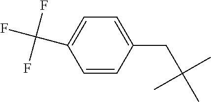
C1=CC(CC(C)(C)C)=CC=C1C(F)(F)F
